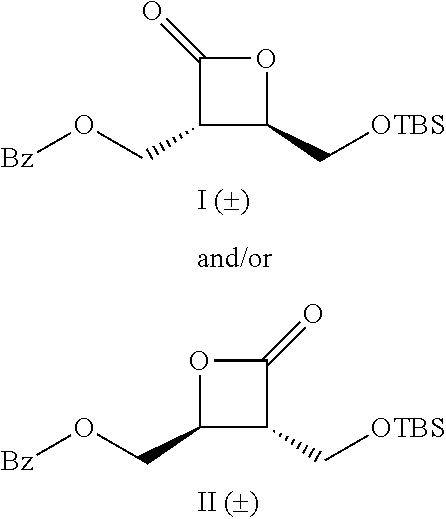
C1(CO[Bz])C(C[OTBS])OC1=O.C1(CO[Bz])C(C[OTBS])C(=O)O1
